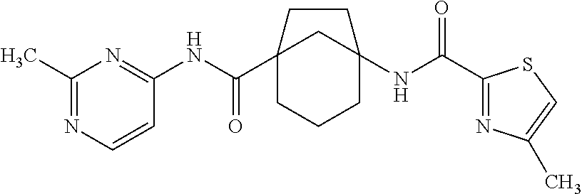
C12(C(NC3=NC(C)=NC=C3)=O)CCCC(NC(C3=NC(C)=CS3)=O)(C1)CC2
